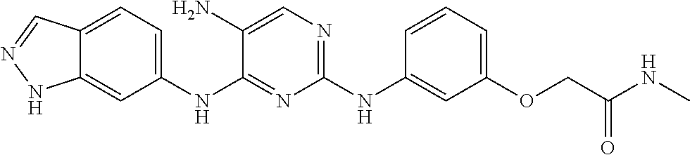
C1=C2C(=CC=C1NC1=NC(NC3=CC(OCC(=O)NC)=CC=C3)=NC=C1N)C=NN2
